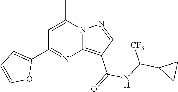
C12=C(C(=O)NC(C3CC3)[CF3])C=NN1C(C)=CC(C1=CC=CO1)=N2
